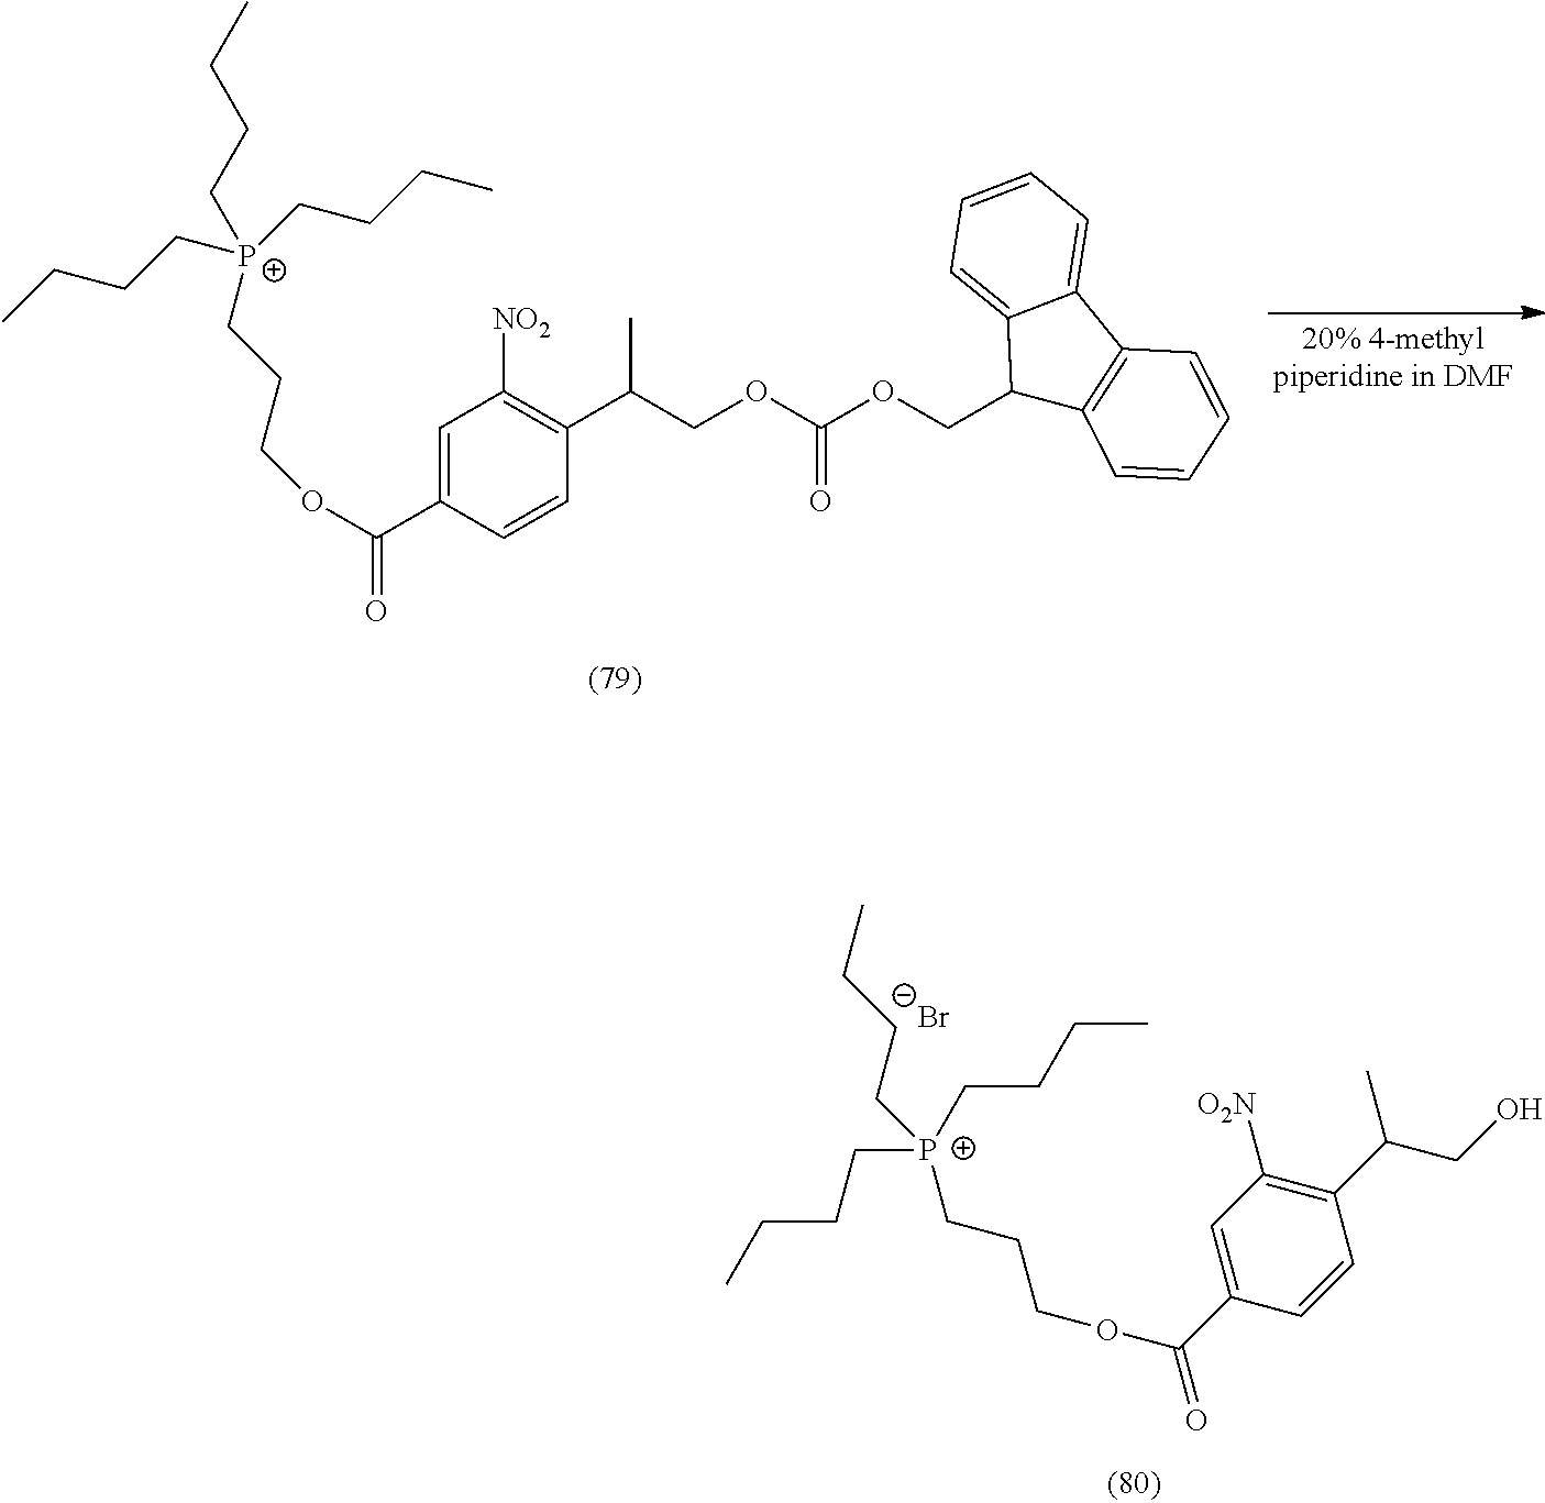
C1=C(C(=O)OCCC[P+](CCCC)(CCCC)CCCC)C=CC(C(COC(OCC2C3=C(C4=CC=CC=C24)C=CC=C3)=O)C)=C1[NO2].CCCC[P+](CCCC)(CCCC)CCCOC(=O)C1=CC([O2N])=C(C(CO)C)C=C1.[Br-]
